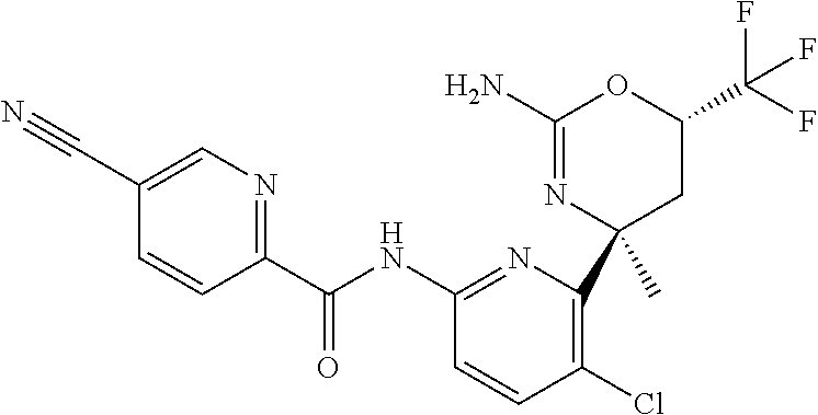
C1(C(NC2=NC(C3(C)CC(C(F)(F)F)OC(N)=N3)=C(Cl)C=C2)=O)=NC=C(C#N)C=C1
